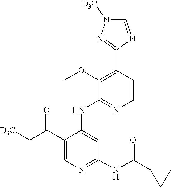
C1=CC(C2=NN([D3C])C=N2)=C(OC)C(NC2=CC(NC(=O)C3CC3)=NC=C2C(C[D3C])=O)=N1
